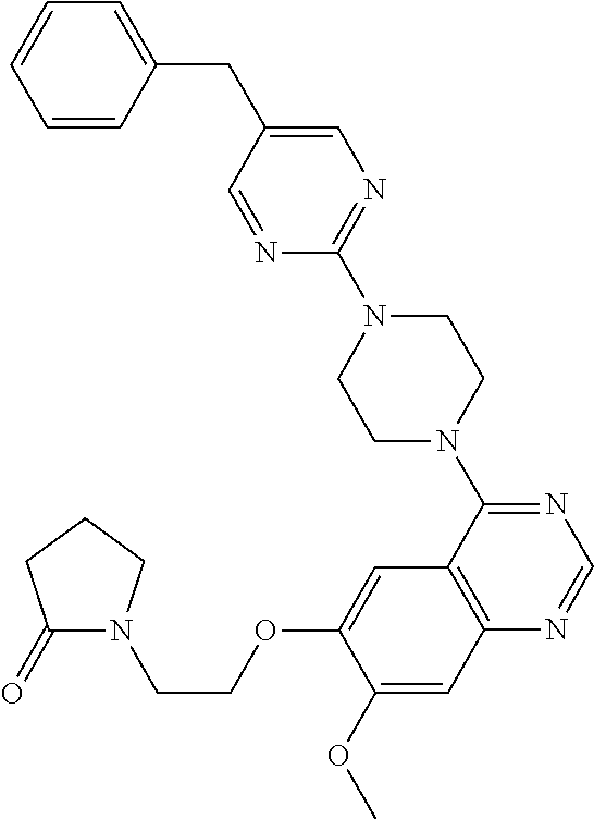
C1(=O)CCCN1CCOC1=CC2=C(C=C1OC)N=CN=C2N1CCN(C2=NC=C(CC3=CC=CC=C3)C=N2)CC1
